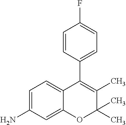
C1=C(N)C=C2C(=C1)C(C1=CC=C(F)C=C1)=C(C)C(C)(C)O2
